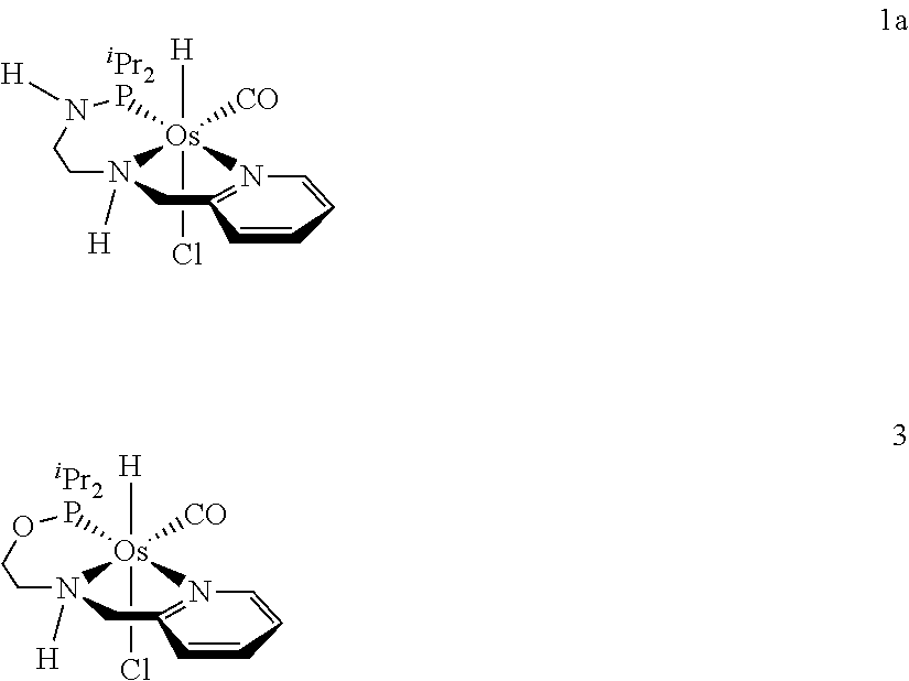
[H][Os]12(Cl)([CO])[iPr2 P]N([H])CCN1([H])CC1=N2C=CC=C1.[H][Os]12(Cl)([CO])[iPr2 P]OCCN1([H])CC1=N2C=CC=C1
